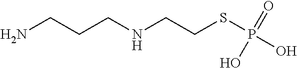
NCCCNCCSP(=O)(O)O
